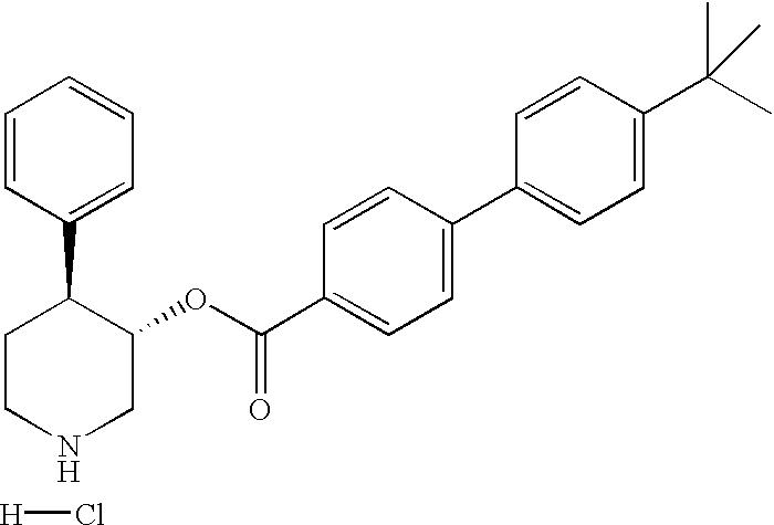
[H]Cl.C1CC(C2=CC=CC=C2)C(OC(C2=CC=C(C3=CC=C(C(C)(C)C)C=C3)C=C2)=O)CN1
